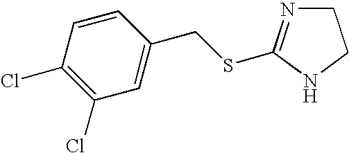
C1N=C(SCC2=CC(Cl)=C(Cl)C=C2)NC1
